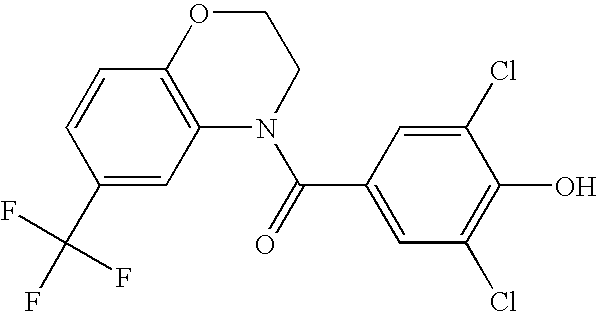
N1(C(=O)C2=CC(Cl)=C(O)C(Cl)=C2)CCOC2=C1C=C(C(F)(F)F)C=C2
